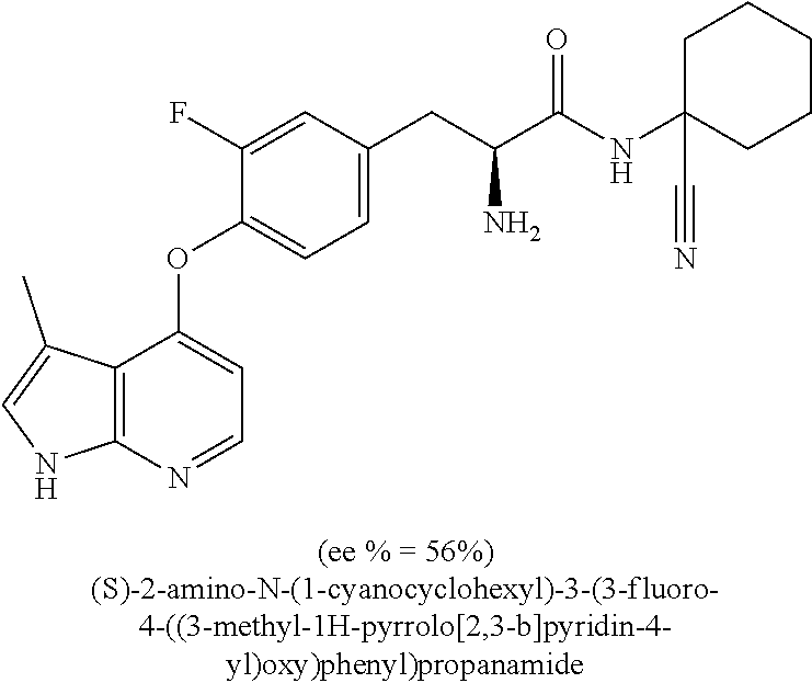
C1(F)=CC(CC(C(NC2(C#N)CCCCC2)=O)N)=CC=C1OC1=CC=NC2=C1C(C)=CN2
